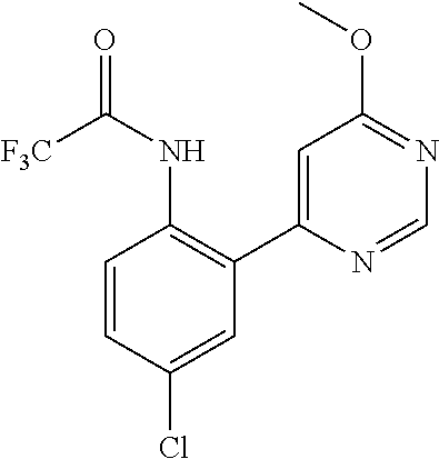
C1=CC(Cl)=CC(C2=CC(OC)=NC=N2)=C1NC([F3C])=O
